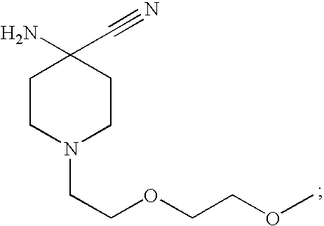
C(OCCN1CCC(N)(C#N)CC1)COC
